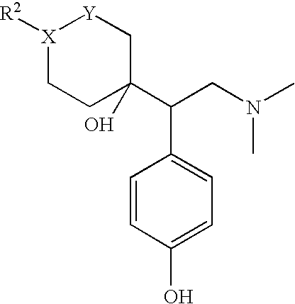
[X]1([R2])CCC(O)(C(CN(C)C)C2=CC=C(O)C=C2)C[Y]1
